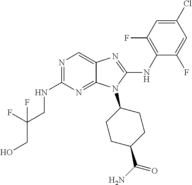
N1=C(NCC(CO)(F)F)N=C2C(=C1)N=C(NC1=C(F)C=C(Cl)C=C1F)N2C1CCC(C(N)=O)CC1
